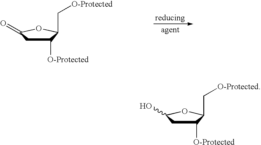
C1([O-Protected])CC(=O)OC1C[O-Protected].C1([O-Protected])CC(O)OC1C[O-Protected]
